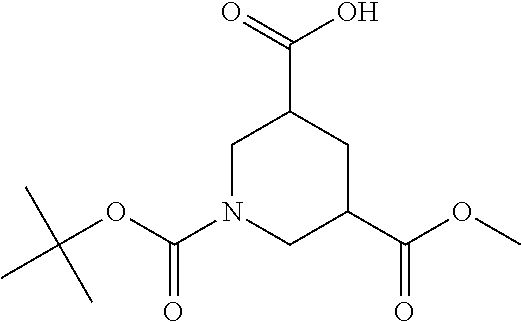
C1N(C(OC(C)(C)C)=O)CC(C(OC)=O)CC1C(O)=O
